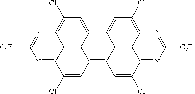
C12=C3C4=CC(Cl)=C1N=C([C2F5])N=C2C(Cl)=CC3=C1C2=C3C(=C(Cl)C=C42)N=C([C2F5])N=C3C(Cl)=C1
